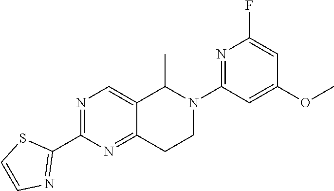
N1=C(C2=NC=CS2)N=C2C(=C1)C(C)N(C1=NC(F)=CC(OC)=C1)CC2
